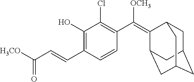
C1C2CC3CC(C(=C(C4=C(Cl)C(O)=C(C=CC([H3CO])=O)C=C4)[OCH3])C1C3)C2
